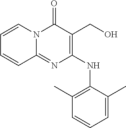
C1(NC2=C(C)C=CC=C2C)=C(CO)C(=O)N2C(=N1)C=CC=C2
